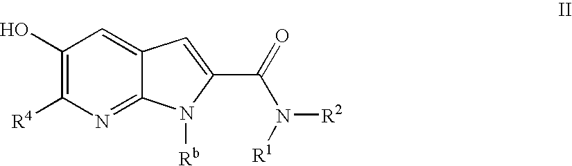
C1(O)=C([R4])N=C2C(=C1)C=C(C(=O)N([R1])[R2])N2[Rb]
